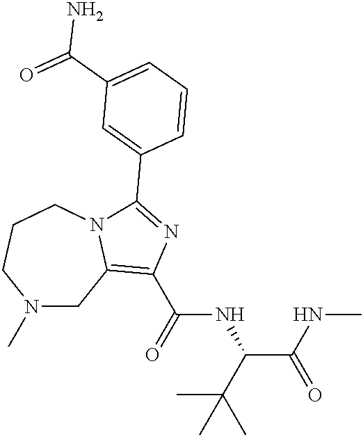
N1(C)CC2=C(C(=O)NC(C(NC)=O)C(C)(C)C)N=C(C3=CC(C(=O)N)=CC=C3)N2CCC1
